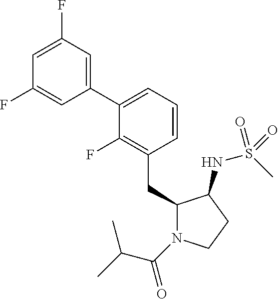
C1(CC2N(C(=O)C(C)C)CCC2NS(C)(=O)=O)=C(F)C(C2=CC(F)=CC(F)=C2)=CC=C1
